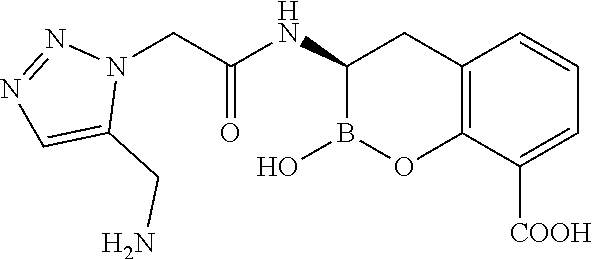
C1(NC(=O)CN2N=NC=C2CN)B(O)OC2=C(C1)C=CC=C2[COOH]
